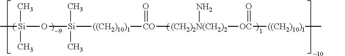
C[Si](C)(C)O[Si](C)(C)[((CH2)10)1][CO](=O)[(CH2)2N(CH2)2](N)[OC](=O)[((CH2)10)1]C
